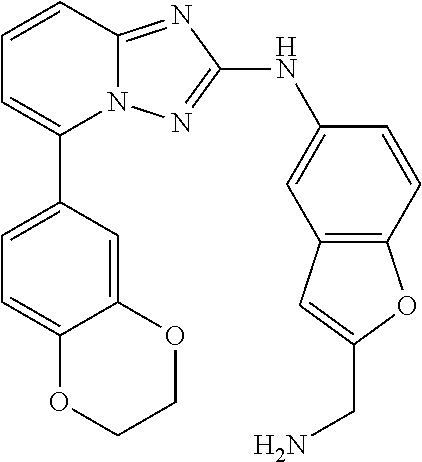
N12C(=NC(NC3=CC4=C(C=C3)OC(CN)=C4)=N1)C=CC=C2C1=CC=C2C(=C1)OCCO2
